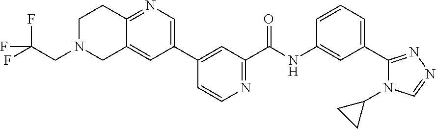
C1(C2=CN=C3C(=C2)CN(CC(F)(F)F)CC3)=CC(C(NC2=CC(C3=NN=CN3C3CC3)=CC=C2)=O)=NC=C1
